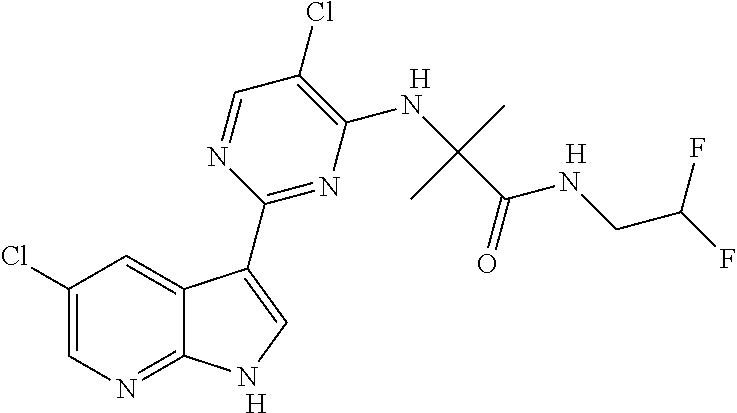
C1(Cl)=CN=C2C(=C1)C(C1=NC(NC(C(=O)NCC(F)F)(C)C)=C(Cl)C=N1)=CN2.[H].[H].[H]
